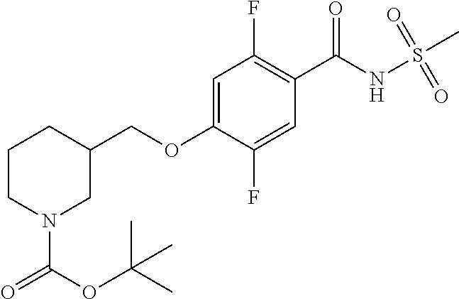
C1=C(OCC2CCCN(C(OC(C)(C)C)=O)C2)C(F)=CC(C(NS(C)(=O)=O)=O)=C1F
